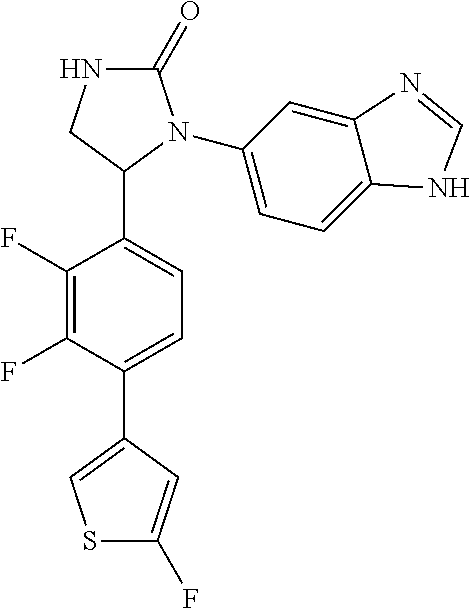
C1(=O)NCC(C2=CC=C(C3=CSC(F)=C3)C(F)=C2F)N1C1=CC=C2C(=C1)N=CN2
